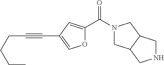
N1(C(C2=CC(C#CCCCC)=CO2)=O)CC2C(C1)CNC2
